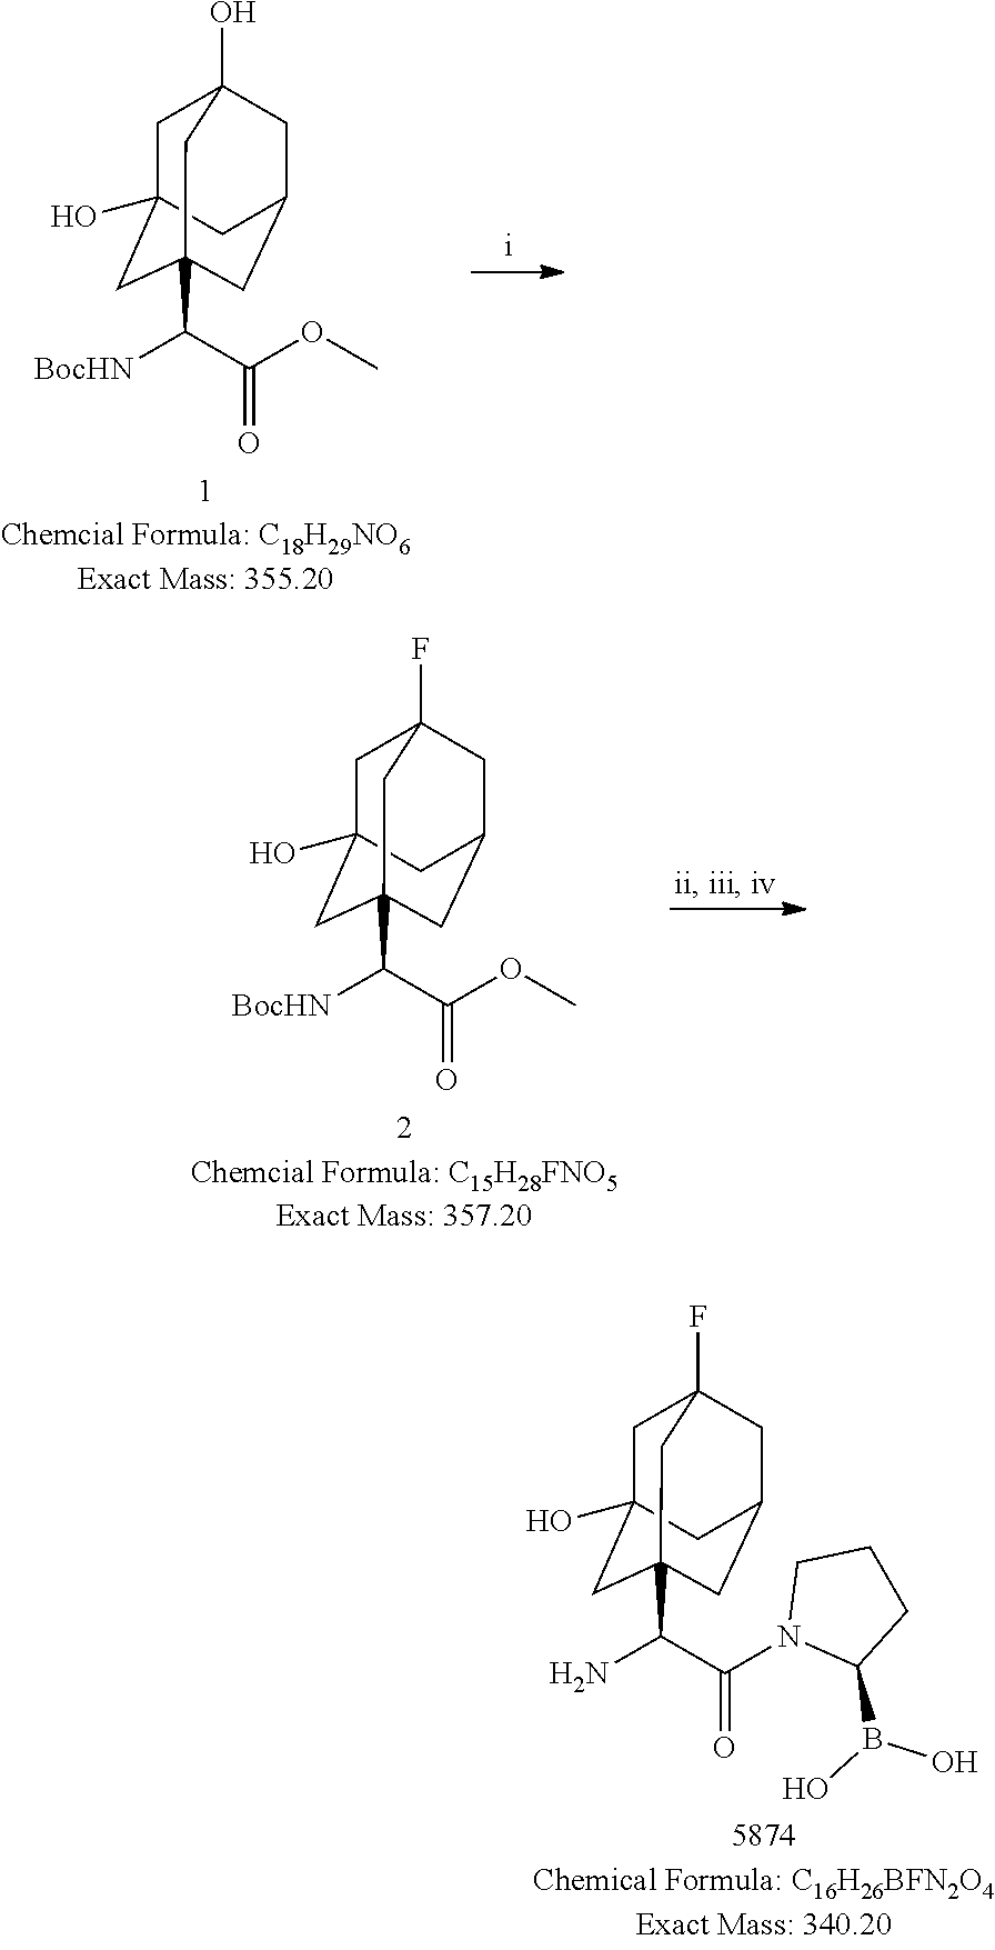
C1C2(O)CC3(C(N)C(=O)N4C(B(O)O)CCC4)CC(CC1(F)C3)C2.C1C2(O)CC3(C([BocHN])C(=O)OC)CC(CC1(F)C3)C2.C1C2(O)CC3(C([BocHN])C(=O)OC)CC(CC1(O)C3)C2
